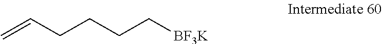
C=CCCCC[BF3K]
